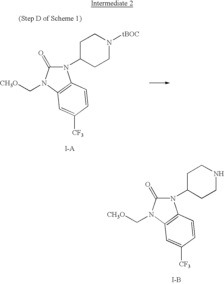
C1C(N2C(=O)N(C[CH3O])C3=C2C=CC([CF3])=C3)CCN([tBOC])C1.[I-B].C1C(N2C(=O)N(C[CH3O])C3=C2C=CC([CF3])=C3)CCNC1
